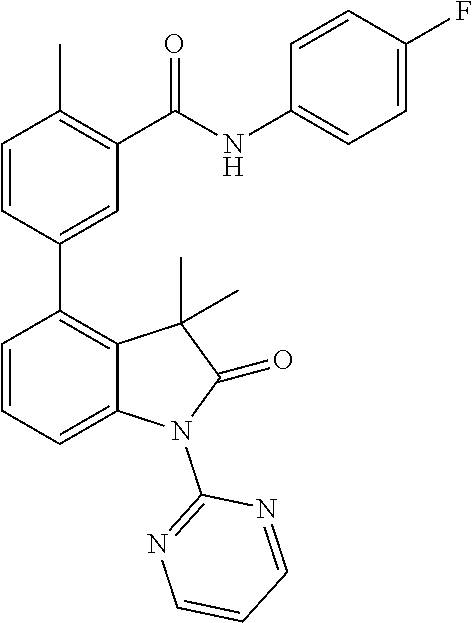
C1=CC(C2=C3C(=CC=C2)N(C2=NC=CC=N2)C(=O)C3(C)C)=CC(C(NC2=CC=C(F)C=C2)=O)=C1C
